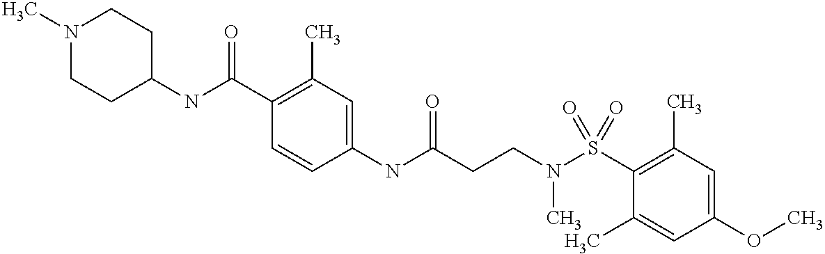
C1(NC(CCN(S(C2=C(C)C=C(OC)C=C2C)(=O)=O)C)=O)=CC(C)=C(C(NC2CCN(C)CC2)=O)C=C1
